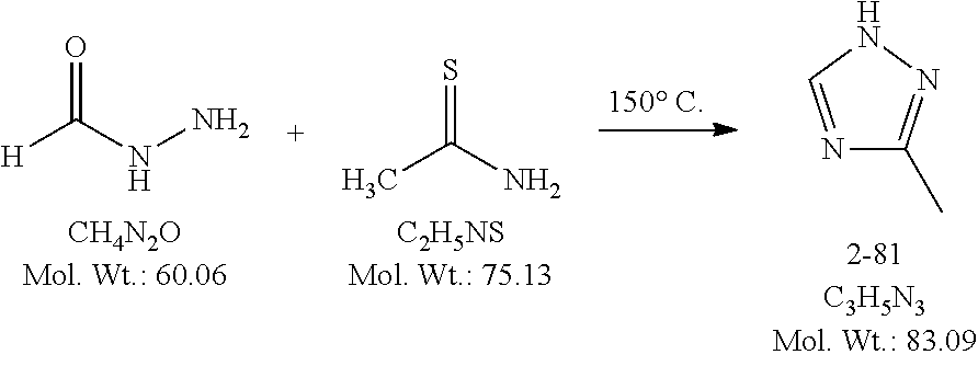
[H]C(NN)=O.CC(N)=S.N1=CNN=C1C
